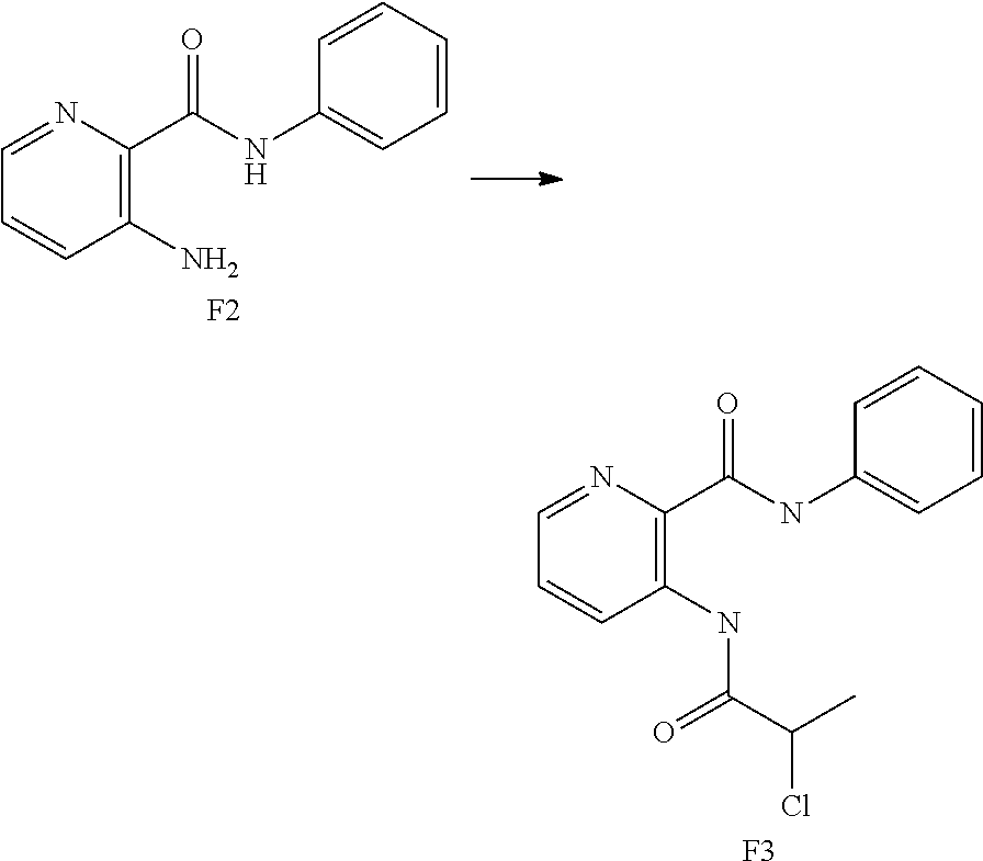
[F2].C1(N)=C(C(NC2=CC=CC=C2)=O)N=CC=C1.[F3].C1(NC(C(C)Cl)=O)=C(C(NC2=CC=CC=C2)=O)N=CC=C1
